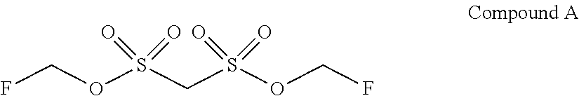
FCOS(CS(OCF)(=O)=O)(=O)=O
